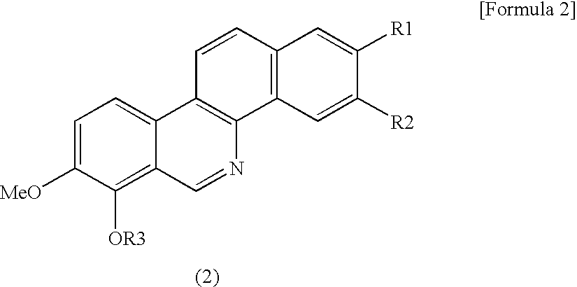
C1=C([MeO])C([OR3])=C2C(=C1)C1=C(N=C2)C2=C(C=C1)C=C([R1])C([R2])=C2
